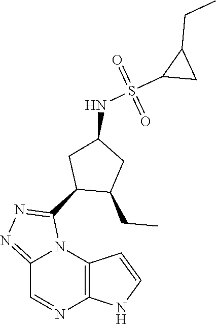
C12=C(N3C(=NN=C3C3C(CC)CC(NS(C4CC4CC)(=O)=O)C3)C=N1)C=CN2
